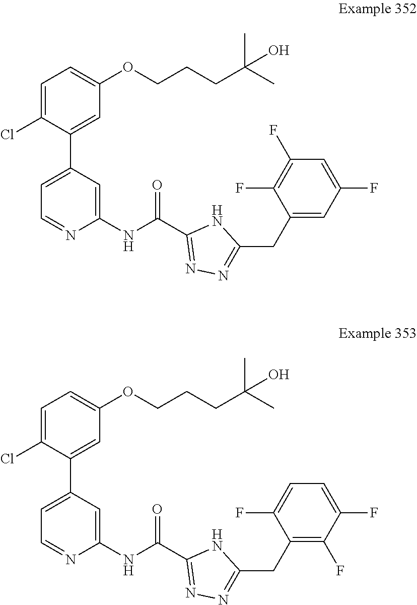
C1=C(Cl)C(C2=CC=NC(NC(C3=NN=C(CC4=CC(F)=CC(F)=C4F)N3)=O)=C2)=CC(OCCCC(C)(C)O)=C1.C1=C(Cl)C(C2=CC=NC(NC(C3=NN=C(CC4=C(F)C(F)=CC=C4F)N3)=O)=C2)=CC(OCCCC(C)(C)O)=C1
